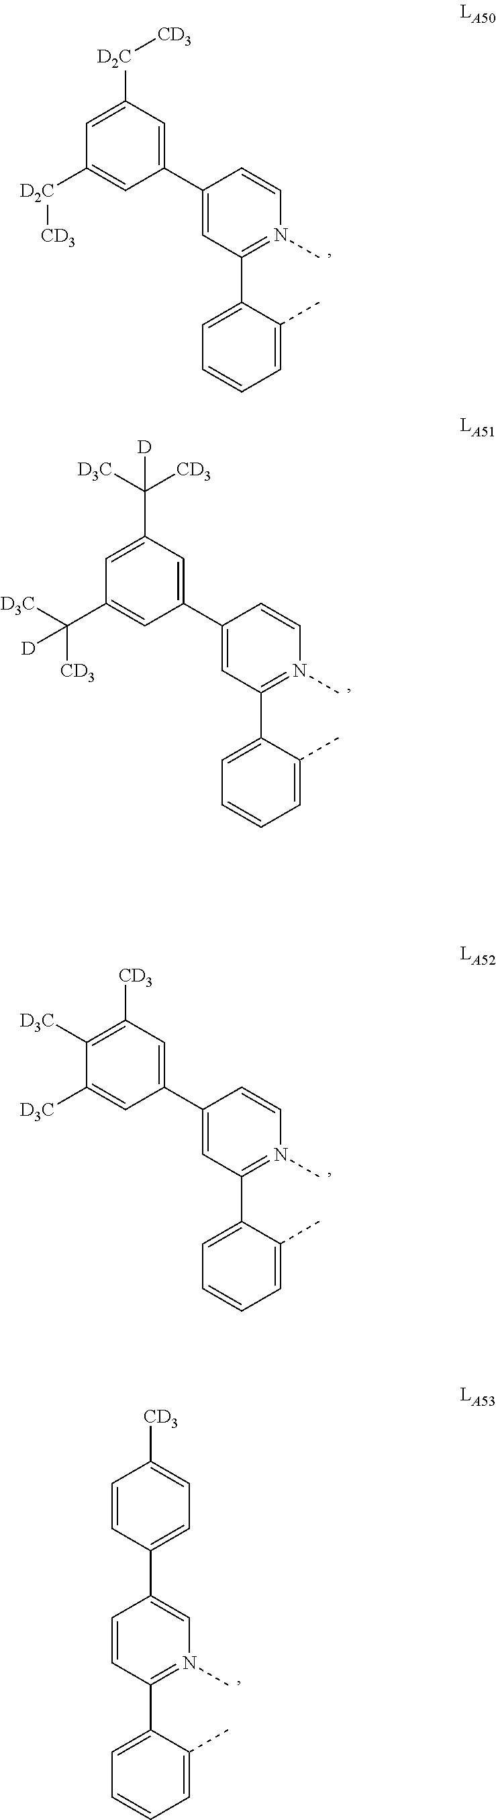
C1(C2=CC([D2C][CD3])=CC([D2C][CD3])=C2)=CC(C2=CC=CC=C2C)=N(C)C=C1.C1(C2=CC([CD3])=C([D3C])C([D3C])=C2)=CC(C2=CC=CC=C2C)=N(C)C=C1.C1=CC(C2=CC=CC=C2C)=N(C)C=C1C1=CC=C([CD3])C=C1.C1(C2=CC(C([CD3])([D3C])[D])=CC(C([CD3])([D3C])[D])=C2)=CC(C2=CC=CC=C2C)=N(C)C=C1
